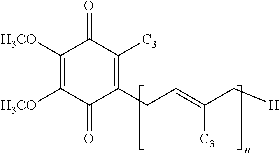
C1([H3CO])=C([H3CO])C(=O)C(CC=C([C3])C[H])=C([C3])C1=O
